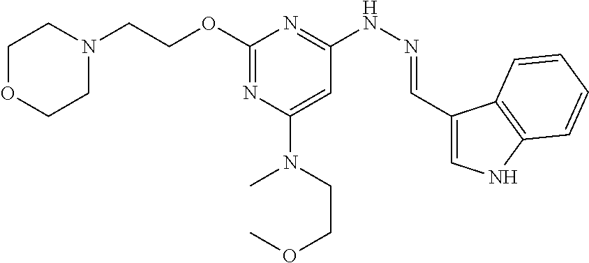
C1N(CCOC2=NC(N(C)CCOC)=CC(NN=CC3=CNC4=C3C=CC=C4)=N2)CCOC1
